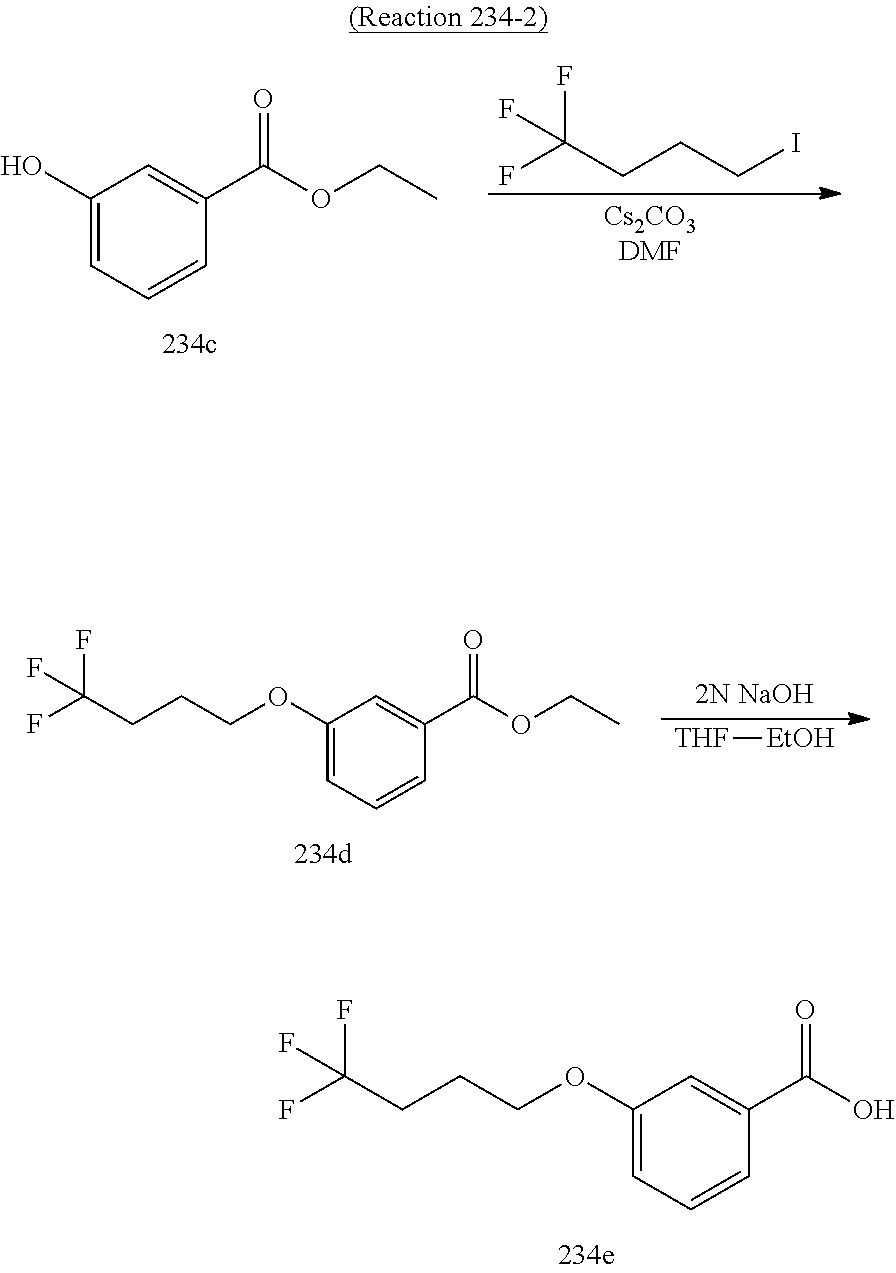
C1(OCCCC(F)(F)F)=CC=CC(C(O)=O)=C1.C1(O)=CC=CC(C(OCC)=O)=C1.FC(CCCI)(F)F.C1(OCCCC(F)(F)F)=CC=CC(C(OCC)=O)=C1.[THF][EtOH].[2N NaOH]
